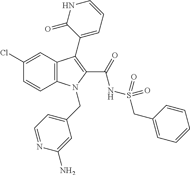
C12=C(C=C(Cl)C=C1)C(C1=CC=CNC1=O)=C(C(=O)NS(CC1=CC=CC=C1)(=O)=O)N2CC1=CC=NC(N)=C1
